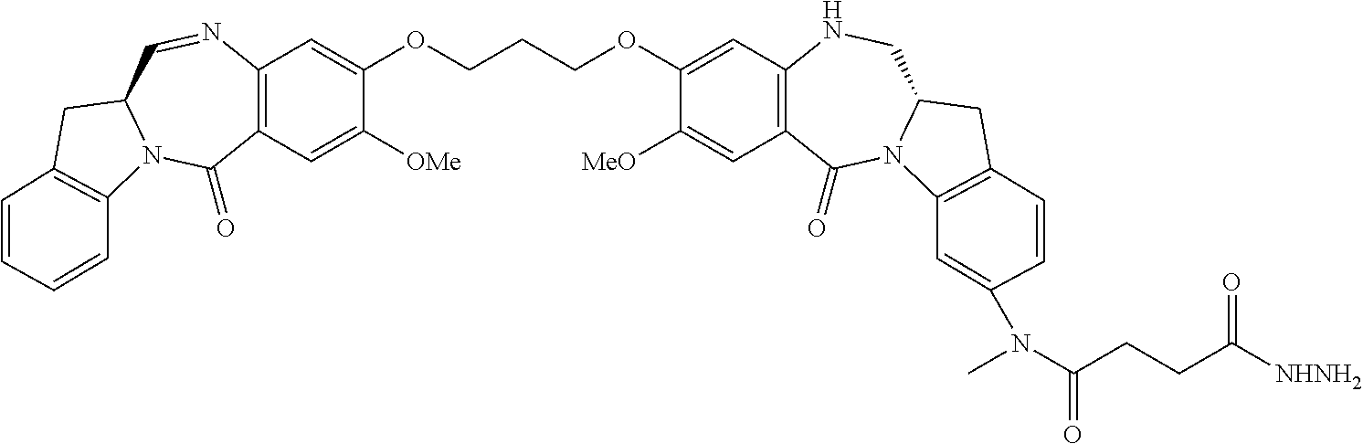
C12=C(C=C([OMe])C(OCCCOC3=CC4=C(C=C3[MeO])C(=O)N3C(CN4)CC4=C3C=C(N(C(=O)CCC([NHNH2])=O)C)C=C4)=C1)C(=O)N1C(C=N2)CC2=C1C=CC=C2
